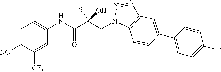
C1=C([NC])C([CF3])=CC(NC(C(CN2C3=C(N=N2)C=C(C2=CC=C(F)C=C2)C=C3)(O)C)=O)=C1
